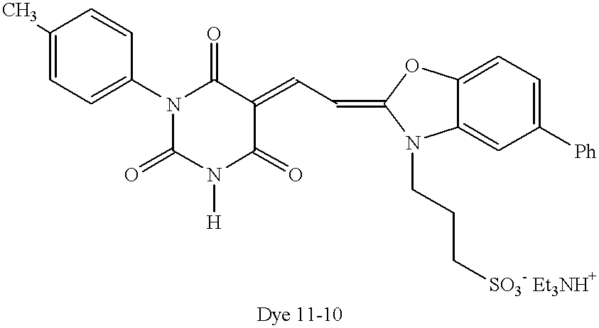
C1(=O)N([H])C(=O)C(=CC=C2OC3=CC=C([Ph])C=C3N2CCC[SO3- Et3NH+])C(=O)N1C1=CC=C(C)C=C1
